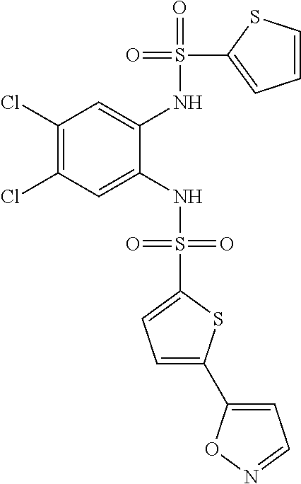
C1(Cl)=C(Cl)C=C(NS(=O)(=O)C2=CC=C(C3=CC=NO3)S2)C(NS(=O)(C2=CC=CS2)=O)=C1
